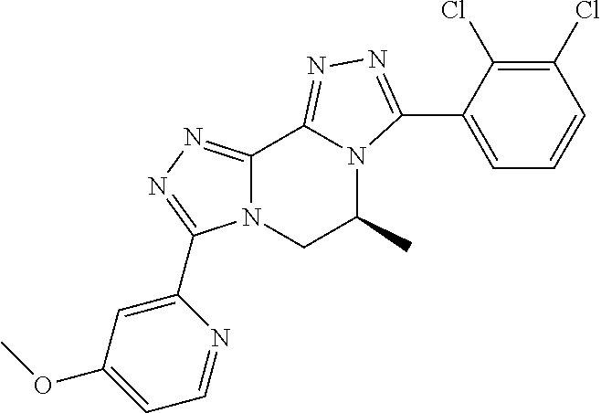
C12=NN=C(C3=CC(OC)=CC=N3)N1CC(C)N1C2=NN=C1C1=CC=CC(Cl)=C1Cl
